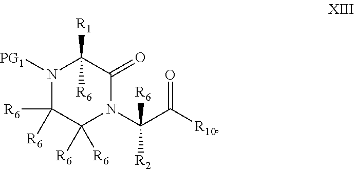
N1([PG1])C([R6])([R6])C([R6])([R6])N(C(C(=O)[R10])([R6])[R2])C(=O)C1([R1])[R6]
